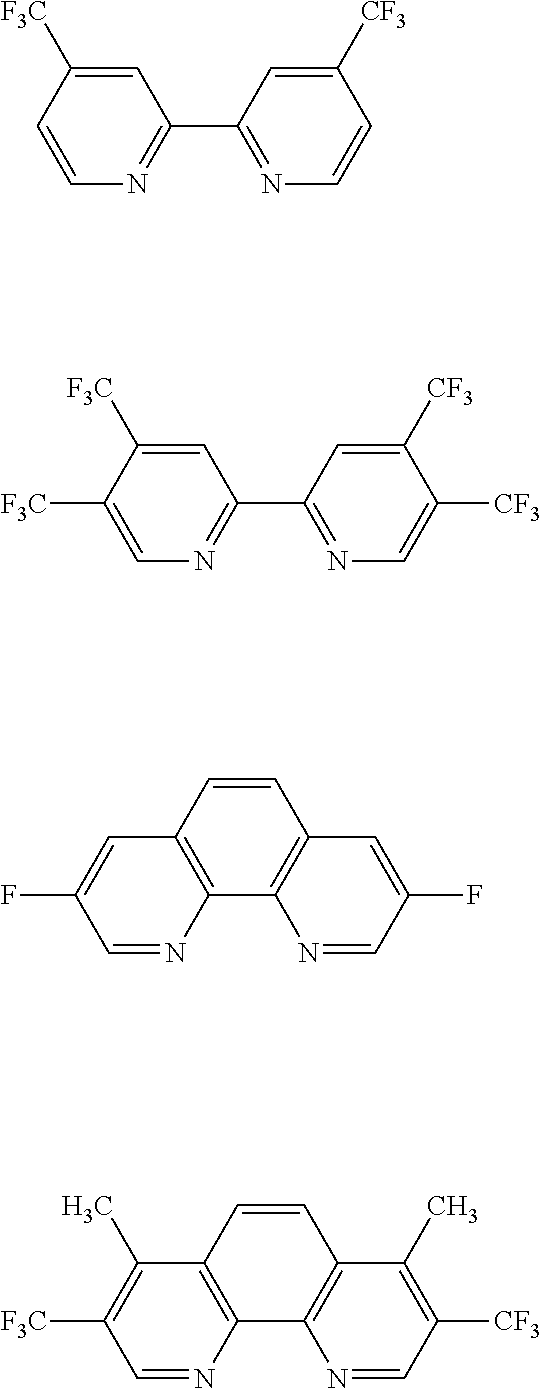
C1=C([F3C])C=CN=C1C1=NC=CC([CF3])=C1.C1=C([F3C])C([F3C])=CN=C1C1=NC=C([CF3])C([CF3])=C1.C1=CC2=C(C3=C1C=C(F)C=N3)N=CC(F)=C2.C1=CC2=C(C3=C1C(C)=C([CF3])C=N3)N=CC([F3C])=C2C
